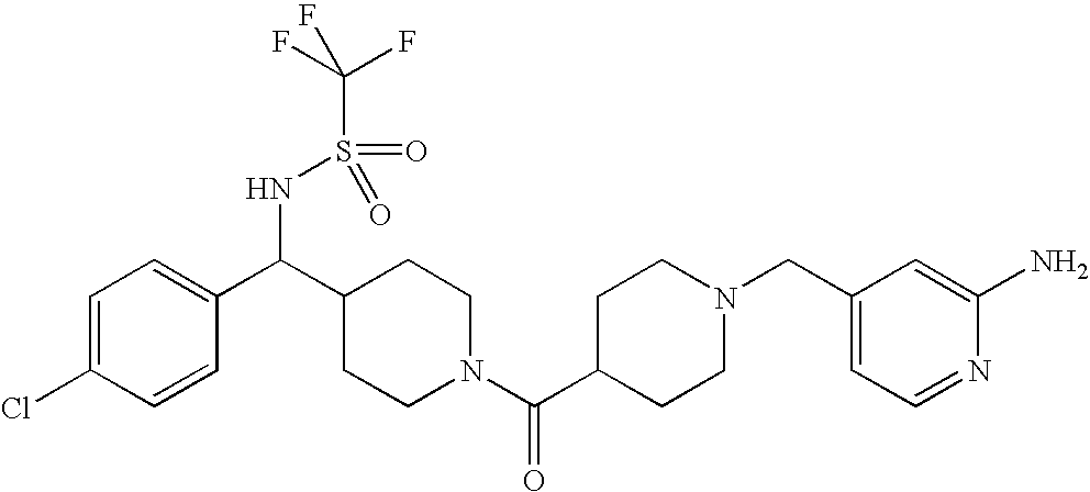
C1=C(Cl)C=CC(C(C2CCN(C(C3CCN(CC4=CC=NC(N)=C4)CC3)=O)CC2)NS(C(F)(F)F)(=O)=O)=C1
